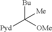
[Bu]C([OMe])([Pyd])[Me]
